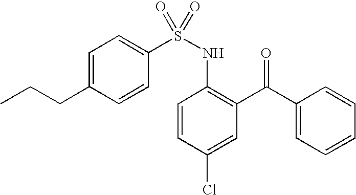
C1=C(CCC)C=CC(S(NC2=C(C(C3=CC=CC=C3)=O)C=C(Cl)C=C2)(=O)=O)=C1
